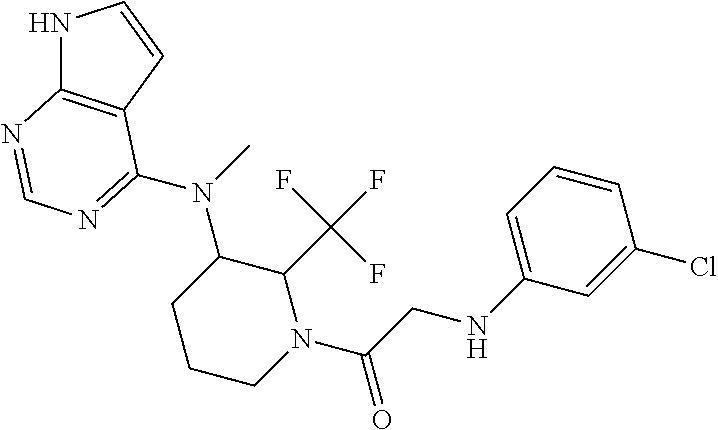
N1C2=C(C=C1)C(N(C)C1CCCN(C(CNC3=CC=CC(Cl)=C3)=O)C1C(F)(F)F)=NC=N2
